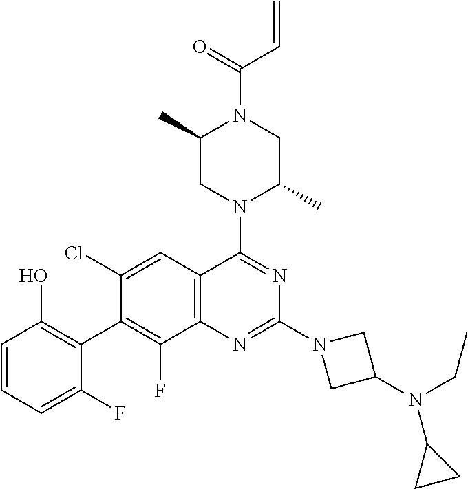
C1=CC=C(F)C(C2=C(F)C3=C(C=C2Cl)C(N2C(C)CN(C(=O)C=C)C(C)C2)=NC(N2CC(N(CC)C4CC4)C2)=N3)=C1O
